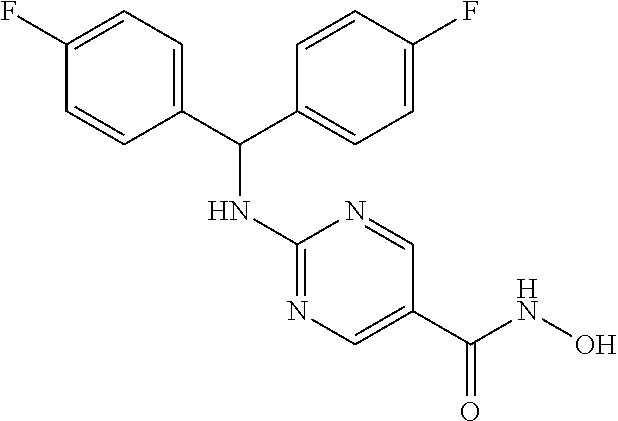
C1(F)=CC=C(C(C2=CC=C(F)C=C2)NC2=NC=C(C(NO)=O)C=N2)C=C1
